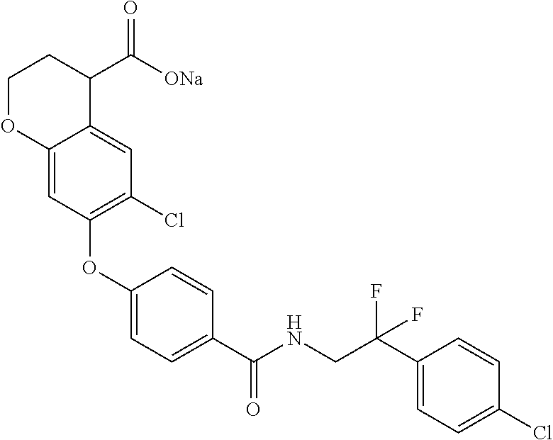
C12=CC(OC3=CC=C(C(NCC(C4=CC=C(Cl)C=C4)(F)F)=O)C=C3)=C(Cl)C=C1C(C([ONa])=O)CCO2
